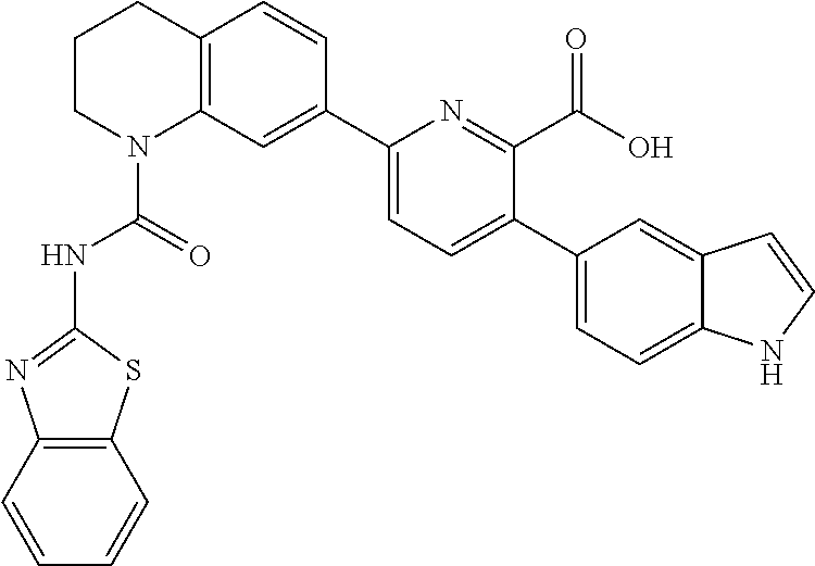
C1CN(C(=O)NC2=NC3=C(S2)C=CC=C3)C2=C(C1)C=CC(C1=CC=C(C3=CC=C4C(=C3)C=CN4)C(C(O)=O)=N1)=C2
